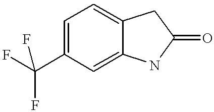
FC(C1=CC=C2C(=C1)NC(=O)C2)(F)F
